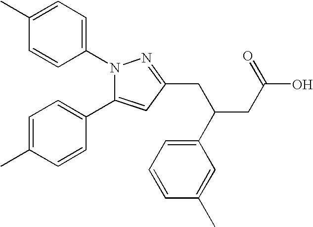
N1(C2=CC=C(C)C=C2)C(C2=CC=C(C)C=C2)=CC(CC(C2=CC=CC(C)=C2)CC(O)=O)=N1
